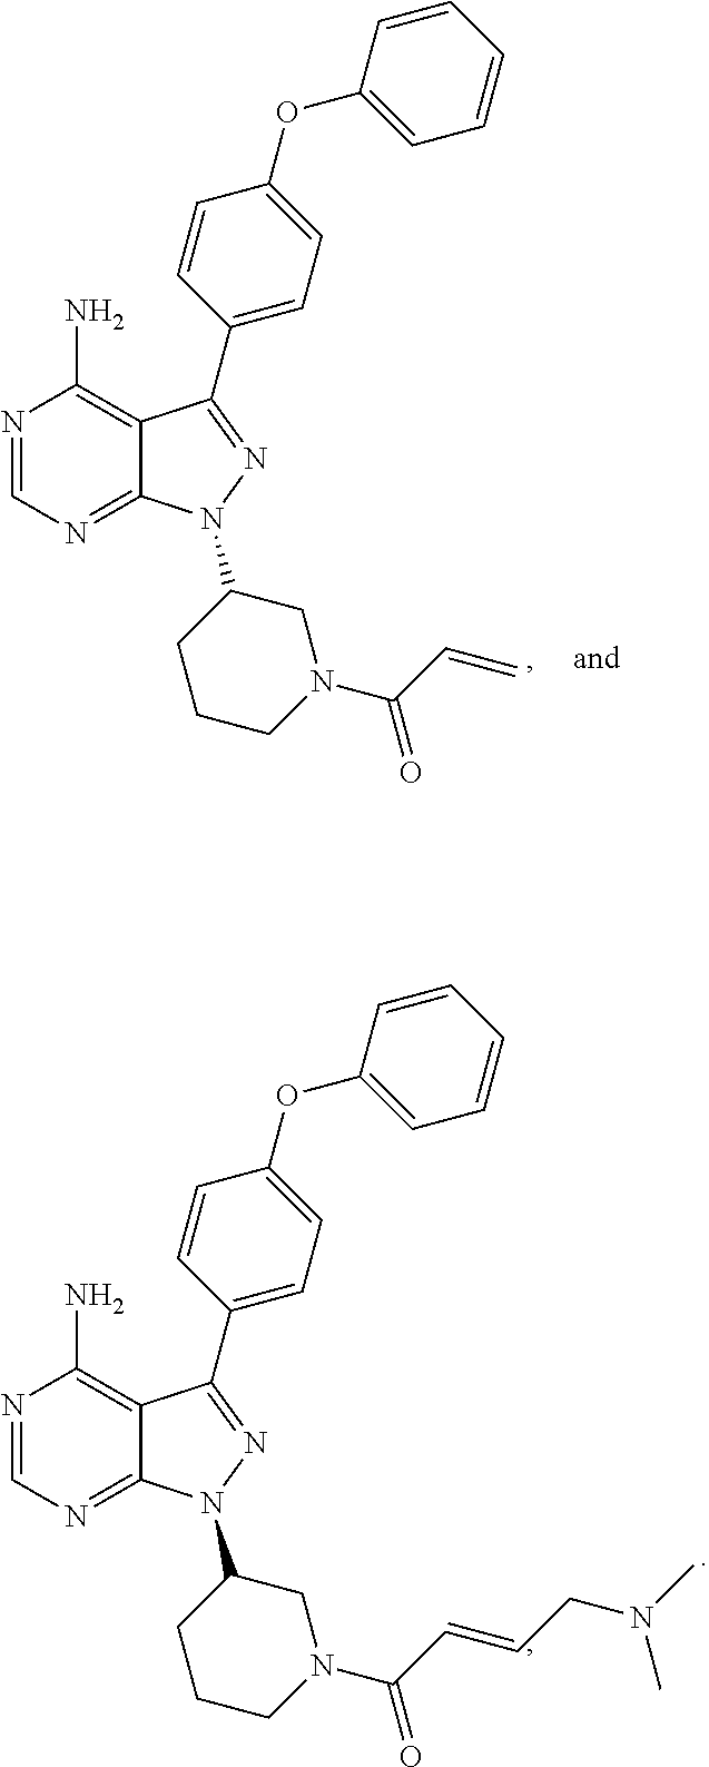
N1=C2C(=C(N)N=C1)C(C1=CC=C(OC3=CC=CC=C3)C=C1)=NN2C1CCCN(C(C=CCN(C)C)=O)C1.N1=C2C(=C(N)N=C1)C(C1=CC=C(OC3=CC=CC=C3)C=C1)=NN2C1CCCN(C(C=C)=O)C1
